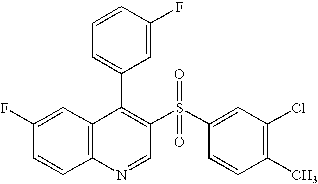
C12=C(C=C(F)C=C1)C(C1=CC=CC(F)=C1)=C(S(C1=CC(Cl)=C(C)C=C1)(=O)=O)C=N2
